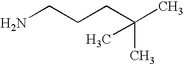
NCCCC(C)(C)C
